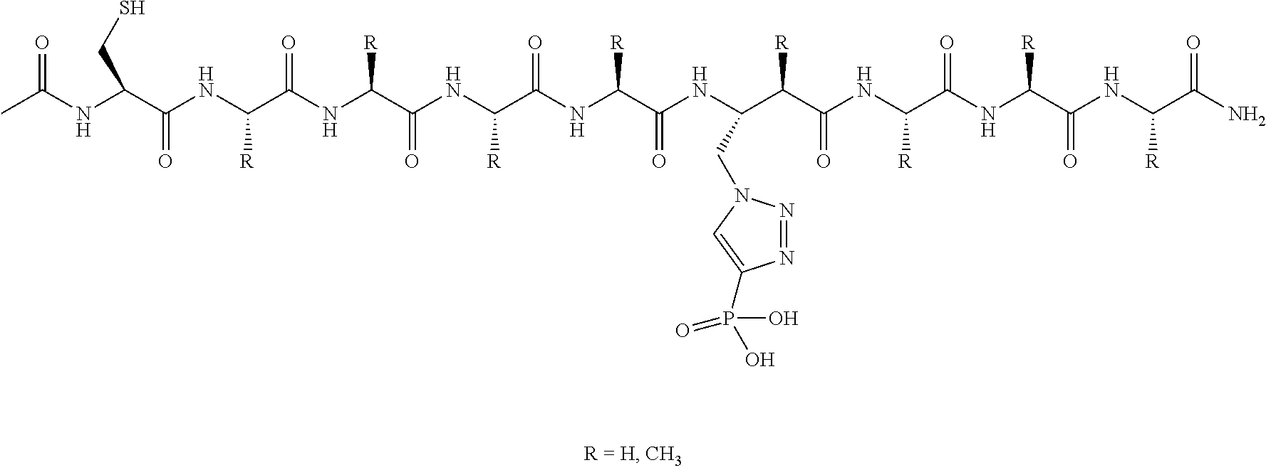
CC(NC(C(NC(C(NC(C(NC(C(NC(C(NC(CN1N=NC(P(O)(O)=O)=C1)C(C(NC(C(NC([R])C(NC(C(N)=O)[R])=O)=O)[R])=O)[R])=O)[R])=O)[R])=O)[R])=O)[R])=O)CS)=O
